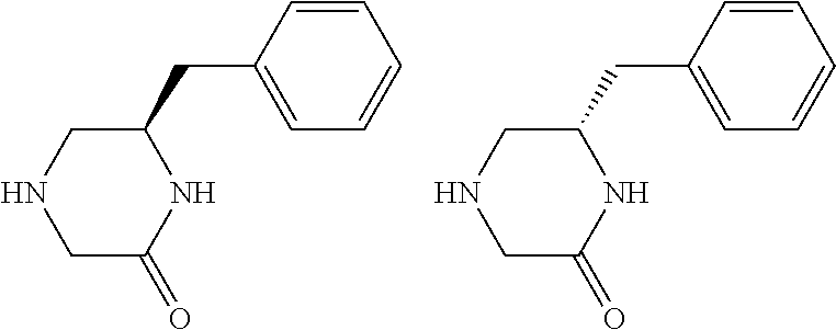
C1C(=O)NC(CC2=CC=CC=C2)CN1.C1C(=O)NC(CC2=CC=CC=C2)CN1
